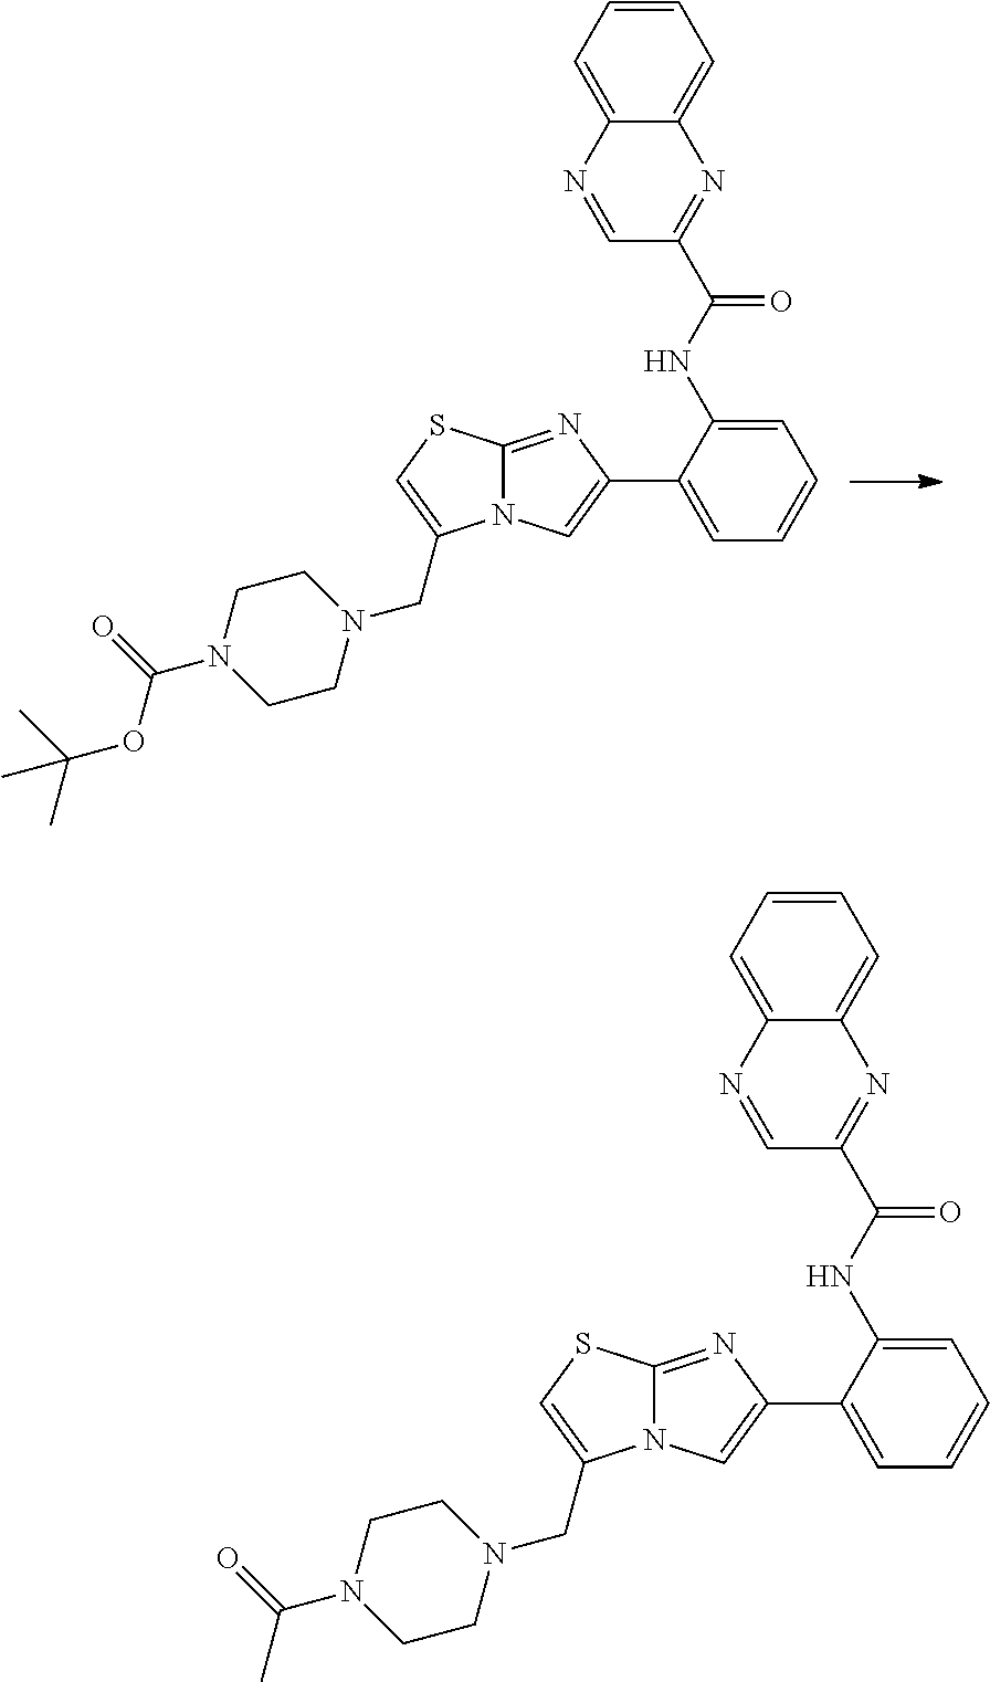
C1CN(CC2=CSC3=NC(C4=CC=CC=C4NC(=O)C4=NC5=CC=CC=C5N=C4)=CN32)CCN1C(=O)OC(C)(C)C.C1CN(CC2=CSC3=NC(C4=CC=CC=C4NC(=O)C4=NC5=CC=CC=C5N=C4)=CN32)CCN1C(=O)C
